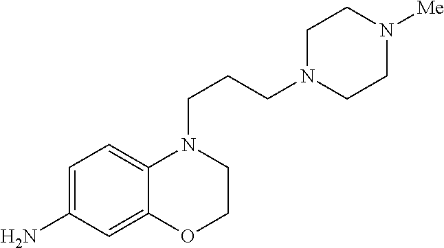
C1=C(N)C=C2C(=C1)N(CCCN1CCN([Me])CC1)CCO2
